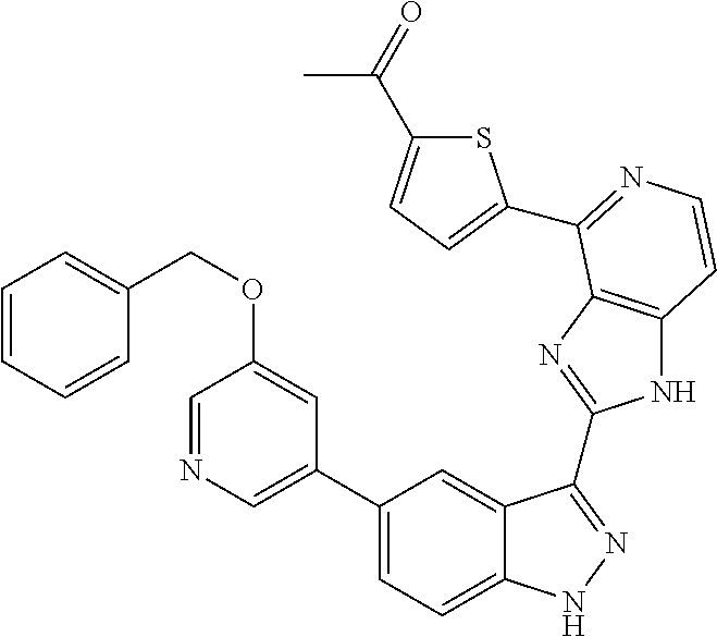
C1(C2=CN=CC(OCC3=CC=CC=C3)=C2)=CC=C2C(=C1)C(C1=NC3=C(N1)C=CN=C3C1=CC=C(C(=O)C)S1)=NN2
